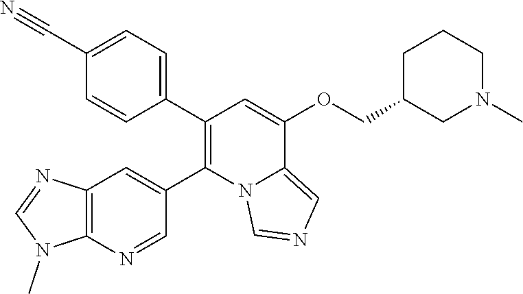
C1(C#N)=CC=C(C2=C(C3=CC4=C(N=C3)N(C)C=N4)N3C(=CN=C3)C(OCC3CN(C)CCC3)=C2)C=C1
